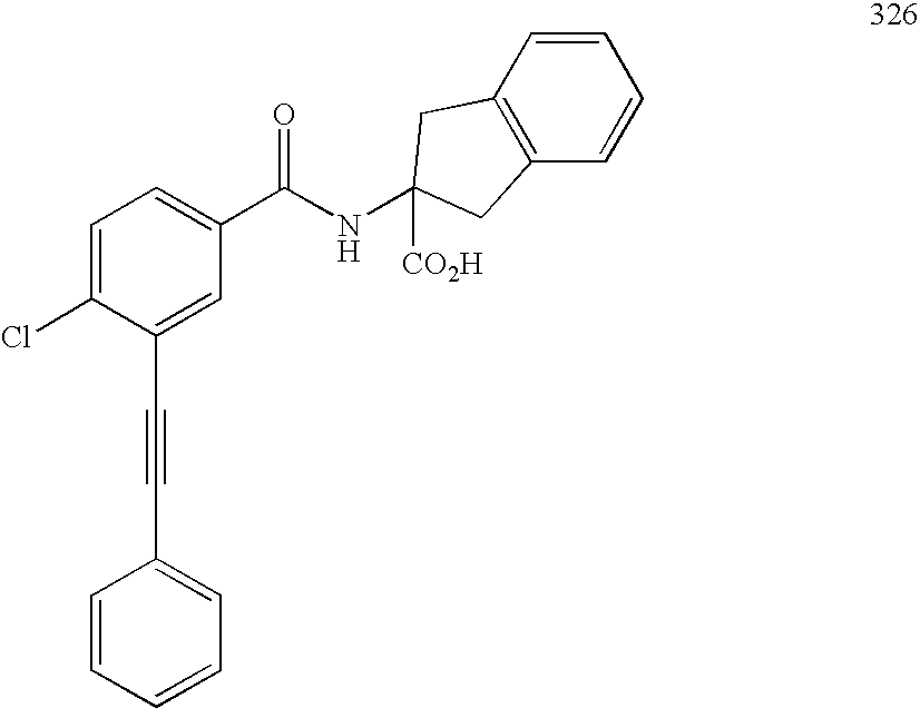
C1=C(Cl)C(C#CC2=CC=CC=C2)=CC(C(NC2([CO2H])CC3=C(C=CC=C3)C2)=O)=C1
